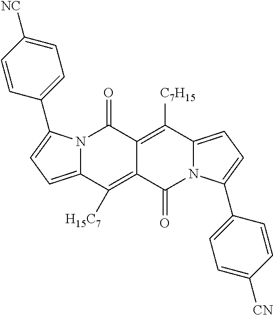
N12C(=CC=C1C1=CC=C([NC])C=C1)C([H15C7])=C1C(=C([C7H15])C3=CC=C(C4=CC=C([CN])C=C4)N3C1=O)C2=O
